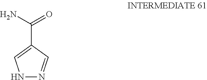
N1N=CC(C(N)=O)=C1
